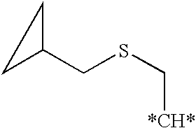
C1(CSC[*CH*])CC1
